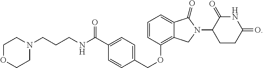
C1=CC(OCC2=CC=C(C(=O)NCCCN3CCOCC3)C=C2)=C2C(=C1)C(=O)N(C1CCC(=O)NC1=O)C2
